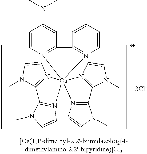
N1(C)C2=N(C=C1)[Os]13(N4=C2N(C)C=C4)(N2=C(N(C)C=C2)C2=N1C=CN2C)N1=C(C=C(N(C)C)C=C1)C1=N3C=CC=C1.[3Cl-]
